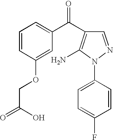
C1=CC(OCC(=O)O)=CC(C(=O)C2=C(N)N(C3=CC=C(F)C=C3)N=C2)=C1
